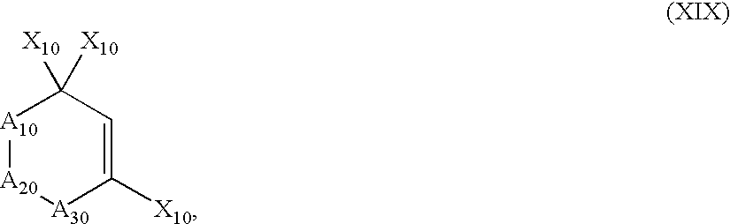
[A10]1[A20][A30]C([X10])=CC1([X10])[X10]
